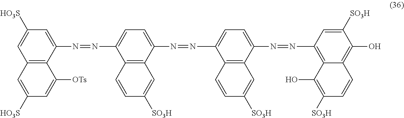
C1=C([HO3S])C=C(N=NC2=CC=C(N=NC3=CC=C(N=NC4=C5C(=C(O)C([SO3H])=C4)C=CC([SO3H])=C5O)C4=C3C=CC([SO3H])=C4)C3=C2C=CC([SO3H])=C3)C2=C1C=C([HO3S])C=C2[OTs]
